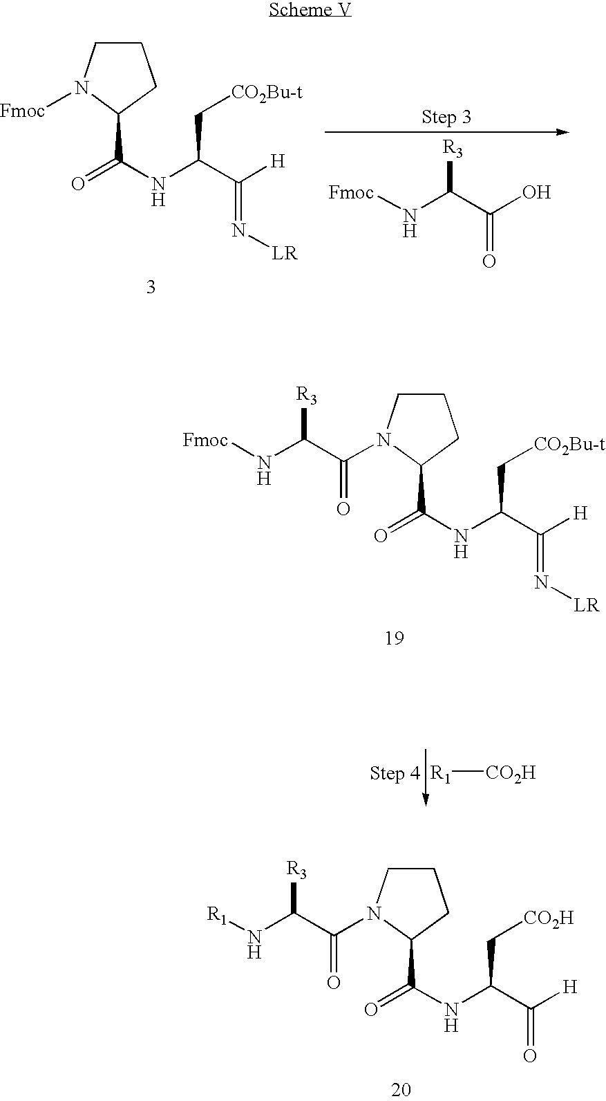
C1CN([Fmoc])C(C(NC(C([H])=N[LR])C[CO2Bu-t])=O)C1.[Fmoc]NC(C(O)=O)[R3].[Fmoc]NC(C(=O)N1CCCC1C(NC(C([H])=N[LR])C[CO2Bu-t])=O)[R3].[R1][CO2H].N(C(C(=O)N1CCCC1C(NC(C([H])=O)C[CO2H])=O)[R3])[R1]
